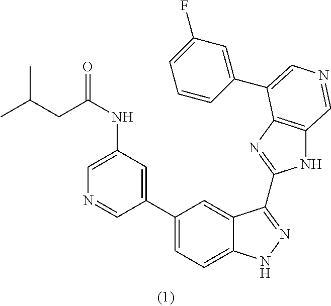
C1(C2=CC=C3C(=C2)C(C2=NC4=C(N2)C=NC=C4C2=CC(F)=CC=C2)=NN3)=CC(NC(=O)CC(C)C)=CN=C1
